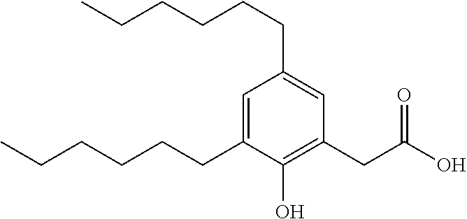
C1(CC(O)=O)=C(O)C(CCCCCC)=CC(CCCCCC)=C1
